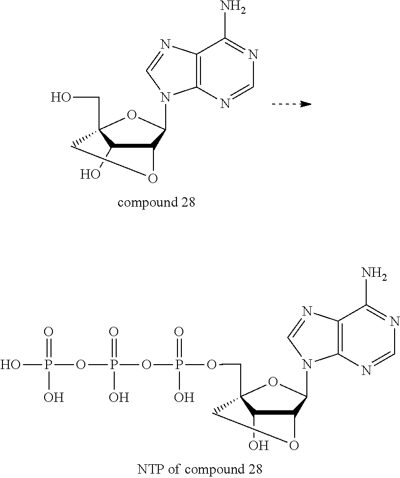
C12C(O)C(CO)(OC1N1C3=C(C(N)=NC=N3)N=C1)CO2.C12C(O)C(COP(OP(OP(O)(=O)O)(=O)O)(=O)O)(OC1N1C3=C(C(N)=NC=N3)N=C1)CO2
